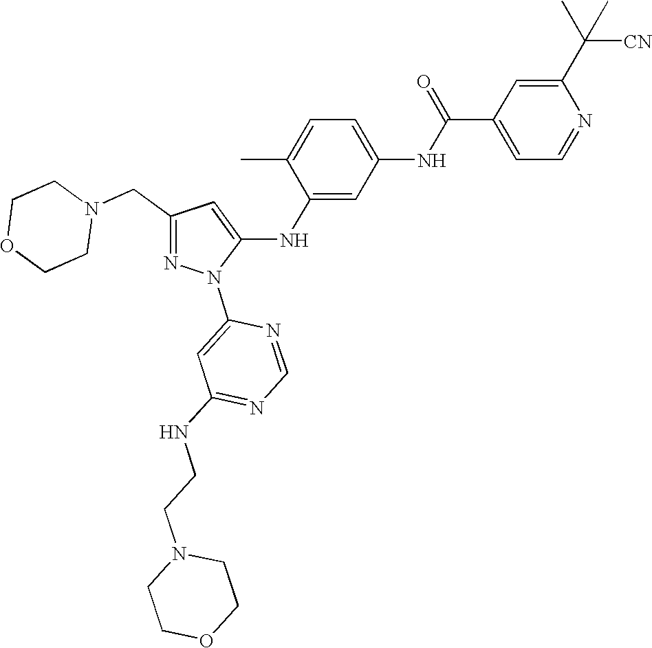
C1(CN2CCOCC2)=NN(C2=CC(NCCN3CCOCC3)=NC=N2)C(NC2=CC(NC(C3=CC=NC(C(C)([CN])C)=C3)=O)=CC=C2C)=C1
